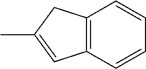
C12=C(C=CC=C1)C=C(C)C2
